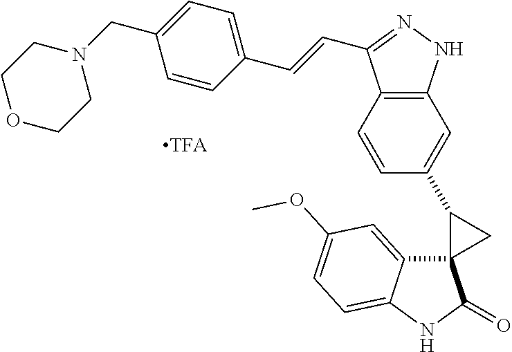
C12=C(C=CC(C3C4(C5=CC(OC)=CC=C5NC4=O)C3)=C1)C(C=CC1=CC=C(CN3CCOCC3)C=C1)=NN2
